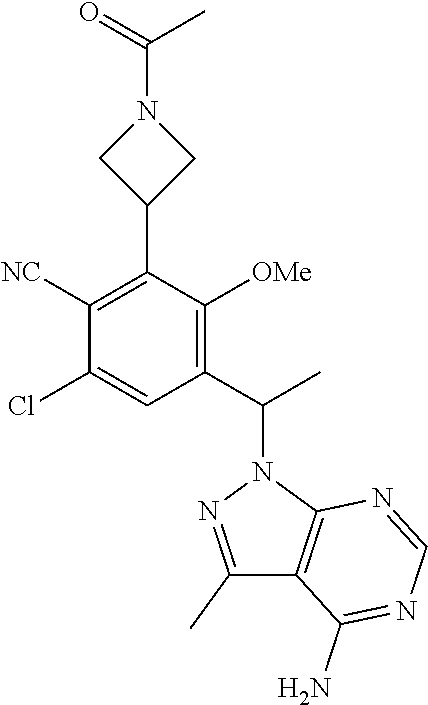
C(N1CC(C2=C([NC])C(Cl)=CC(C(N3N=C(C)C4=C3N=CN=C4N)C)=C2[OMe])C1)(=O)C
